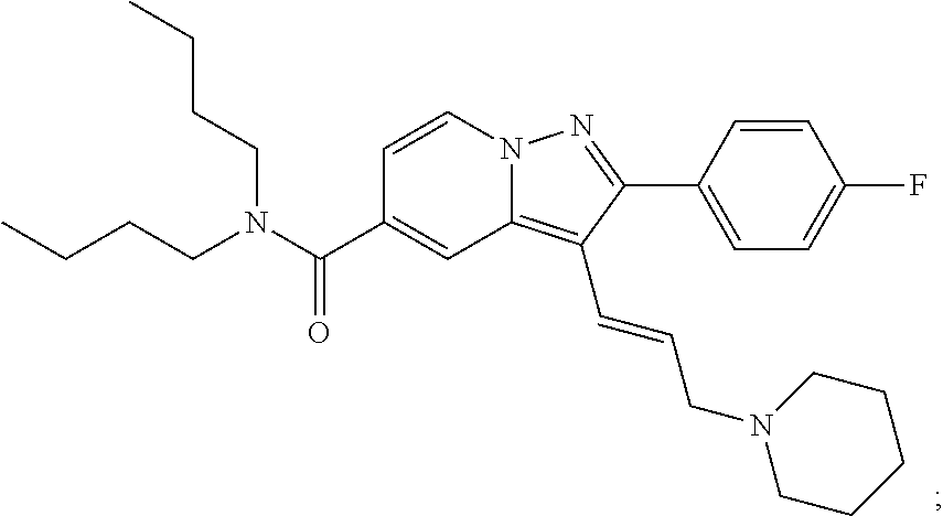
N12C(=C(C=CCN3CCCCC3)C(C3=CC=C(F)C=C3)=N1)C=C(C(N(CCCC)CCCC)=O)C=C2
